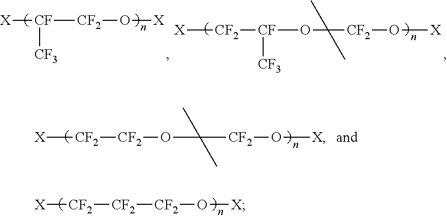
[X][CF]([CF3])[CF2]O[X].[X][CF2][CF](OC(C)(C)[CF2]O[X])[CF3].[X][CF2][CF2]OC(C)(C)[CF2]O[X].[X][CF2][CF2][CF2]O[X]
